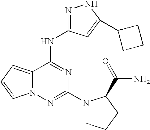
N(C1=NC(N2CCCC2C(=O)N)=NN2C1=CC=C2)C1=NNC(C2CCC2)=C1
